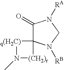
C1(=O)N([RA])CN([RB])C12[q(H2C)]N(C)[(CH2)r]2
